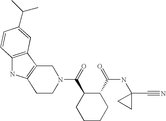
C12=C(C=C(C(C)C)C=C1)C1=C(N2)CCN(C(C2CCCCC2C(NC2(C#N)CC2)=O)=O)C1
